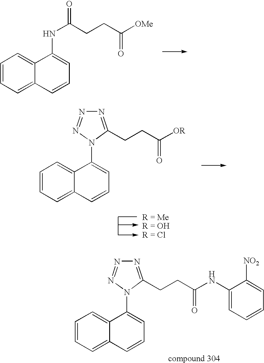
C1=CC=C2C(=C1)C(NC(=O)CCC([OMe])=O)=CC=C2.C1=CC=C2C(=C1)C(N1C(CCC([OR])=O)=NN=N1)=CC=C2.C1=CC=C2C(=C1)C(N1C(CCC(NC3=CC=CC=C3[NO2])=O)=NN=N1)=CC=C2
